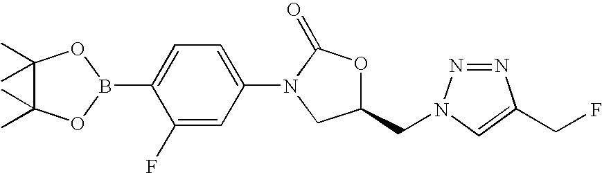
C1(C)(C)C(C)(C)OB(C2=CC=C(N3C(=O)OC(CN4N=NC(CF)=C4)C3)C=C2F)O1
